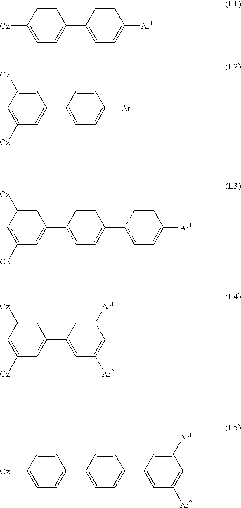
C1=C([Cz])C=C(C2=CC([Ar2])=CC([Ar1])=C2)C=C1[Cz].[Cz]C1=CC=C(C2=CC=C([Ar1])C=C2)C=C1.C1=C([Cz])C=C(C2=CC=C([Ar1])C=C2)C=C1[Cz].C1=C([Cz])C=C(C2=CC=C(C3=CC=C([Ar1])C=C3)C=C2)C=C1[Cz].C1([Cz])=CC=C(C2=CC=C(C3=CC([Ar2])=CC([Ar1])=C3)C=C2)C=C1
